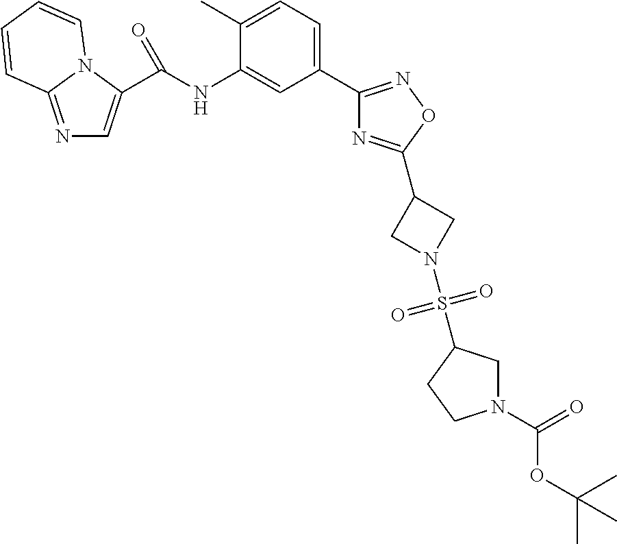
N1=C2N(C(C(NC3=CC(C4=NOC(C5CN(S(=O)(=O)C6CN(C(=O)OC(C)(C)C)CC6)C5)=N4)=CC=C3C)=O)=C1)C=CC=C2
